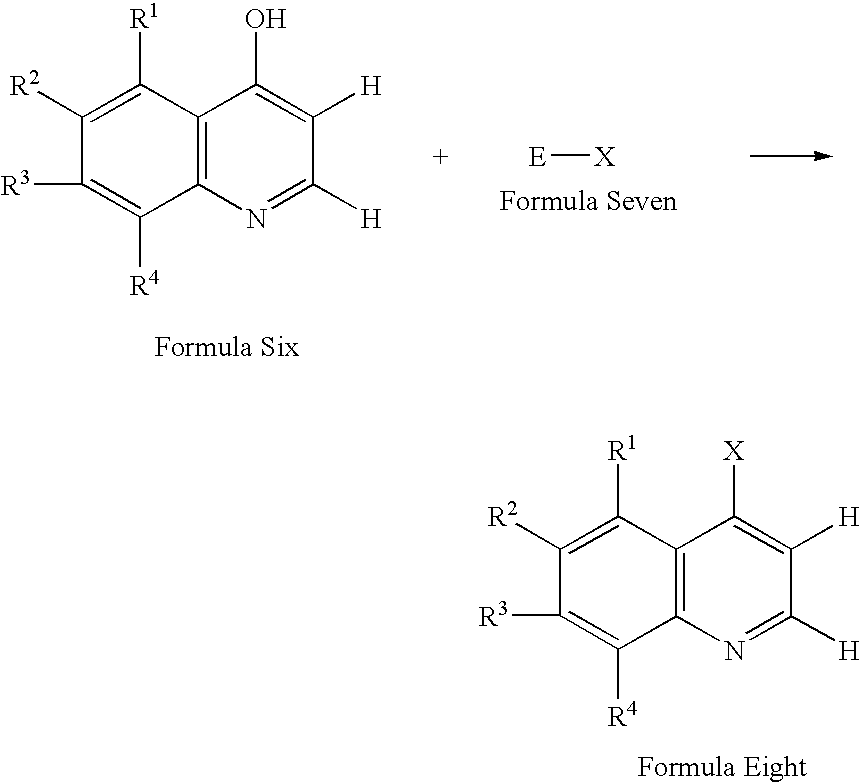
C12=C(N=C([H])C([H])=C1O)C([R4])=C([R3])C([R2])=C2[R1].[E][X].C12=C(N=C([H])C([H])=C1[X])C([R4])=C([R3])C([R2])=C2[R1]
